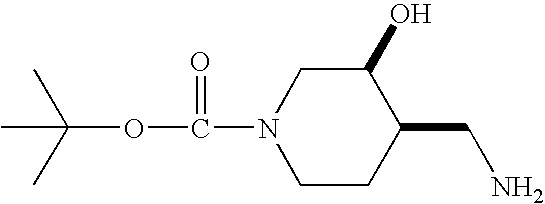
C1CC(CN)C(O)CN1C(OC(C)(C)C)=O
